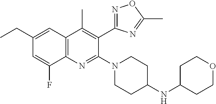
C1(CC)=CC2=C(N=C(N3CCC(NC4CCOCC4)CC3)C(C3=NOC(C)=N3)=C2C)C(F)=C1
